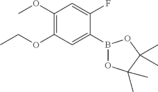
B1(C2=CC(OCC)=C(OC)C=C2F)OC(C)(C)C(C)(C)O1
